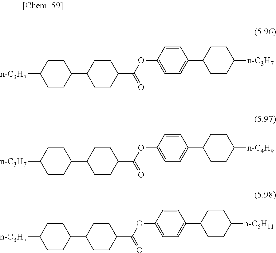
O(C1=CC=C(C2CCC([n-C3H7])CC2)C=C1)C(C1CCC(C2CCC([n-C3H7])CC2)CC1)=O.O(C1=CC=C(C2CCC([n-C4H9])CC2)C=C1)C(C1CCC(C2CCC([n-C3H7])CC2)CC1)=O.O(C1=CC=C(C2CCC([n-C5H11])CC2)C=C1)C(C1CCC(C2CCC([n-C3H7])CC2)CC1)=O
